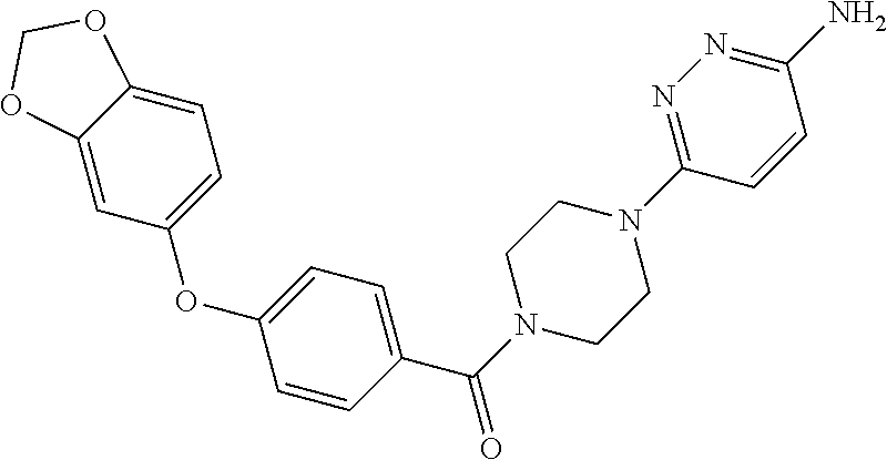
C1=C2C(=CC=C1OC1=CC=C(C(N3CCN(C4=NN=C(N)C=C4)CC3)=O)C=C1)OCO2
